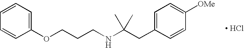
[ HCl].C1(OCCCNC(CC2=CC=C([OMe])C=C2)(C)C)=CC=CC=C1
